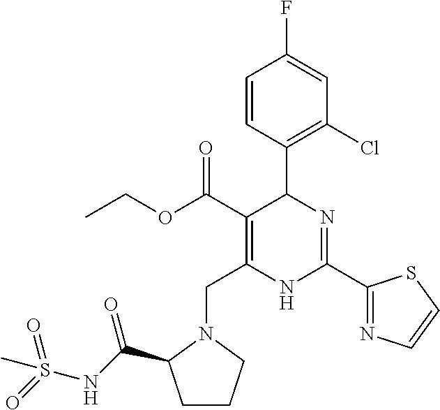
C1=CC(C2C(C(OCC)=O)=C(CN3C(C(NS(=O)(=O)C)=O)CCC3)NC(C3=NC=CS3)=N2)=C(Cl)C=C1F
